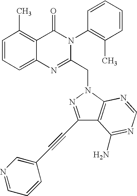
C1=CC=C2C(=C1C)C(=O)N(C1=C(C)C=CC=C1)C(CN1N=C(C#CC3=CN=CC=C3)C3=C1N=CN=C3N)=N2
